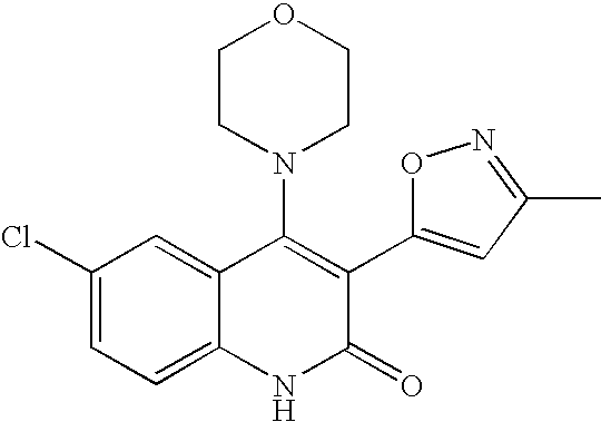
C1(Cl)=CC=C2C(=C1)C(N1CCOCC1)=C(C1=CC(C)=NO1)C(=O)N2
